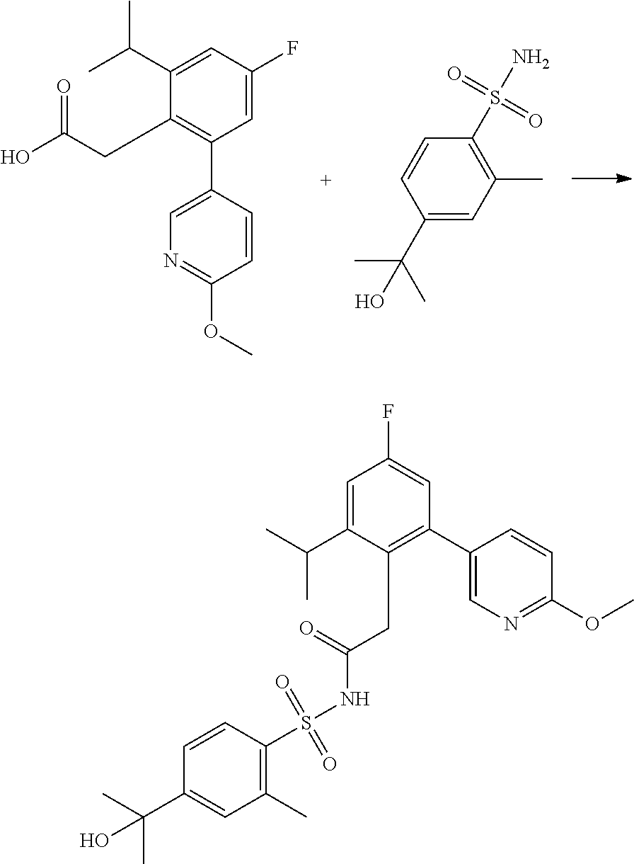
O(C)C1=NC=C(C2=C(CC(O)=O)C(C(C)C)=CC(F)=C2)C=C1.C1(C(O)(C)C)=CC(C)=C(S(=O)(=O)N)C=C1.S(=O)(=O)(C1=C(C)C=C(C(C)(C)O)C=C1)NC(CC1=C(C2=CN=C(OC)C=C2)C=C(F)C=C1C(C)C)=O
